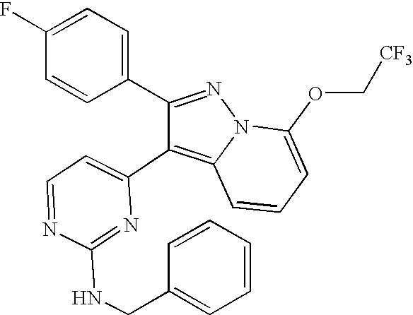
C1(C2=NN3C(=C2C2=CC=NC(NCC4=CC=CC=C4)=N2)C=CC=C3OC[CF3])=CC=C(F)C=C1
